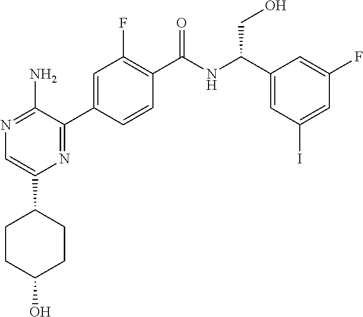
N1=C(N)C(C2=CC(F)=C(C(NC(C3=CC(I)=CC(F)=C3)CO)=O)C=C2)=NC(C2CCC(O)CC2)=C1
